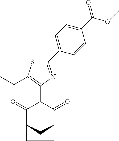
C1(=O)C2CC(C(=O)C1C1=C(CC)SC(C3=CC=C(C(OC)=O)C=C3)=N1)CC2
